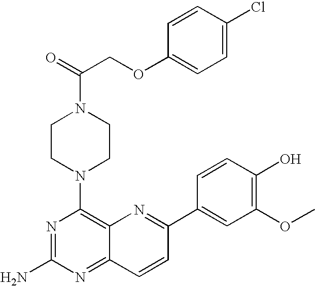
C1=C(Cl)C=CC(OCC(N2CCN(C3=C4C(=NC(N)=N3)C=CC(C3=CC(OC)=C(O)C=C3)=N4)CC2)=O)=C1
